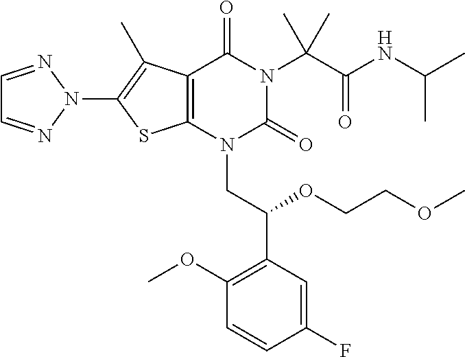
C12=C(N(CC(C3=C(OC)C=CC(F)=C3)OCCOC)C(=O)N(C(C(NC(C)C)=O)(C)C)C1=O)SC(N1N=CC=N1)=C2C
